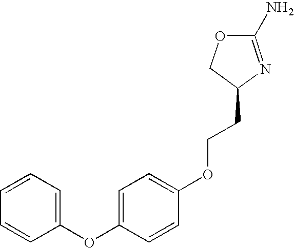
O1C(N)=NC(CCOC2=CC=C(OC3=CC=CC=C3)C=C2)C1
